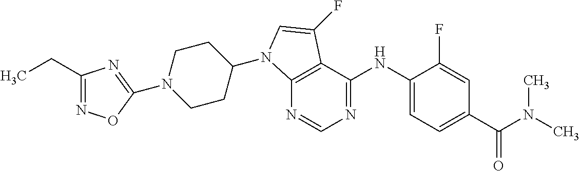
N1(C2=NC(CC)=NO2)CCC(N2C3=C(C(NC4=CC=C(C(N(C)C)=O)C=C4F)=NC=N3)C(F)=C2)CC1
